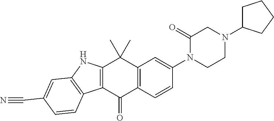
C12=C(C(=O)C3=C(C1(C)C)C=C(N1C(=O)CN(C4CCCC4)CC1)C=C3)C1=C(N2)C=C(C#N)C=C1
